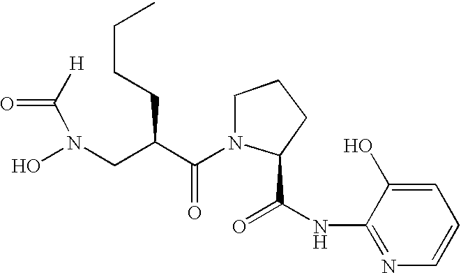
[H]C(N(O)CC(C(N1C(C(=O)NC2=NC=CC=C2O)CCC1)=O)CCCC)=O
